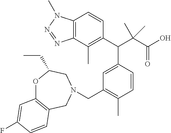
C1(C(C(C(O)=O)(C)C)C2=CC(CN3CC4=C(OC(CC)C3)C=C(F)C=C4)=C(C)C=C2)=C(C)C2=C(C=C1)N(C)N=N2
